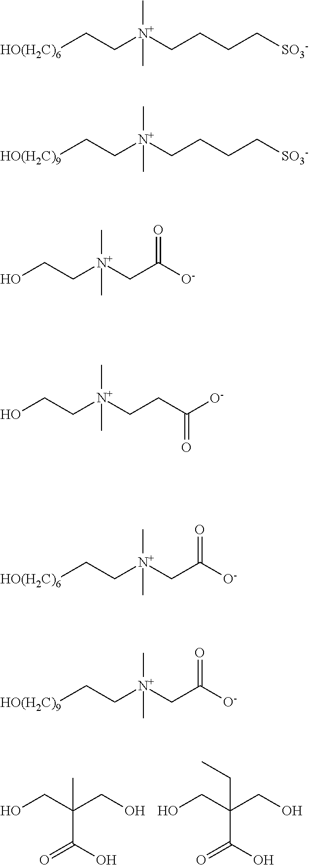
OCC(CO)(C(O)=O)C.OCC(CO)(C(O)=O)CC.[HO(H2C)6]CC[N+](CCCC[SO3-])(C)C.[HO(H2C)9]CC[N+](CCCC[SO3-])(C)C.OCC[N+](CC([O-])=O)(C)C.OCC[N+](CCC([O-])=O)(C)C.[HO(H2C)6]CC[N+](CC([O-])=O)(C)C.[HO(H2C)9]CC[N+](CC([O-])=O)(C)C
